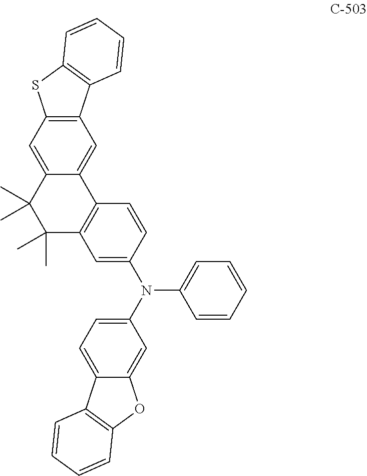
C12=C(C=C3C(=C1)C(C)(C)C(C)(C)C1=C3C=CC(N(C3=CC=C4C(=C3)OC3=C4C=CC=C3)C3=CC=CC=C3)=C1)C1=C(S2)C=CC=C1
